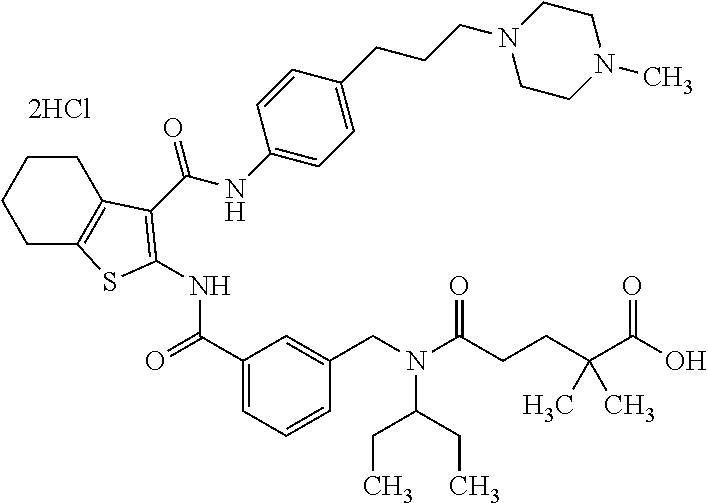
C1CC2=C(CC1)SC(NC(=O)C1=CC=CC(CN(C(CC)CC)C(=O)CCC(C(=O)O)(C)C)=C1)=C2C(NC1=CC=C(CCCN2CCN(C)CC2)C=C1)=O
